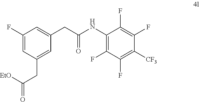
C1(F)=CC(CC(=O)[EtO])=CC(CC(=O)NC2=C(F)C(F)=C([CF3])C(F)=C2F)=C1
